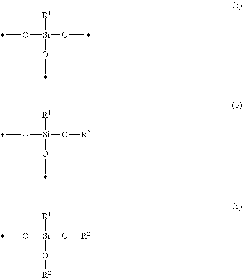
CO[Si](OC)([R1])OC.CO[Si](O[R2])([R1])OC.CO[Si](O[R2])([R1])O[R2]
